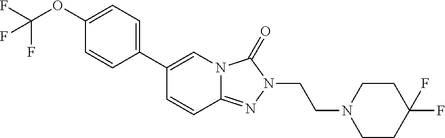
C1(OC(F)(F)F)=CC=C(C2=CN3C(=NN(CCN4CCC(F)(F)CC4)C3=O)C=C2)C=C1
